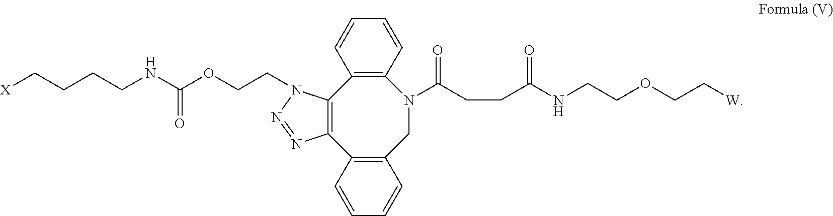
C(N1C2=C(C3=C(CN(C(CCC(NCCOCC[W])=O)=O)C4=C2C=CC=C4)C=CC=C3)N=N1)COC(NCCCC[X])=O
